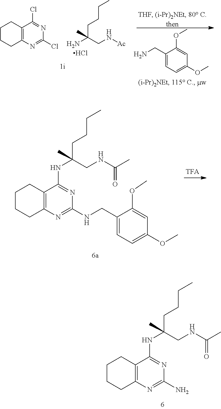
C(C(NC1=NC(NCC2=CC=C(OC)C=C2OC)=NC2=C1CCCC2)(CCCC)C)NC(C)=O.C(C(NC1=NC(N)=NC2=C1CCCC2)(CCCC)C)NC(C)=O.C1(CN)=CC=C(OC)C=C1OC.C(C(N)(CCCC)C)N[Ac].Cl.C12=C(N=C(Cl)N=C1Cl)CCCC2
